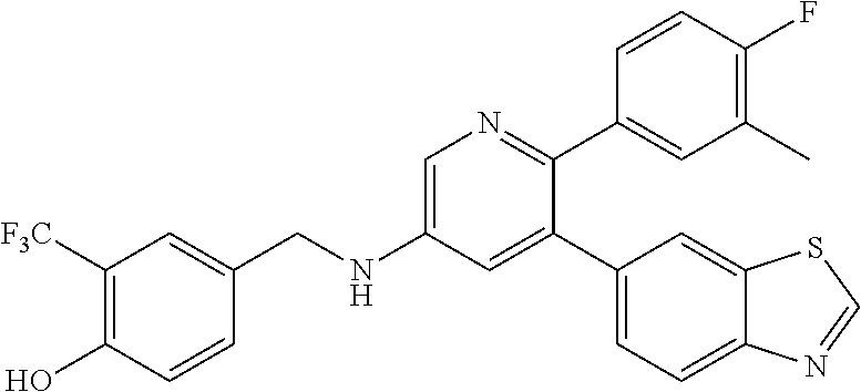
C(NC1=CN=C(C2=CC(C)=C(F)C=C2)C(C2=CC=C3C(=C2)SC=N3)=C1)C1=CC([F3C])=C(O)C=C1
